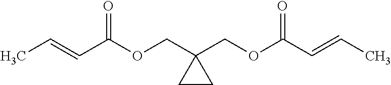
C(=CC(OCC1(COC(C=CC)=O)CC1)=O)C
